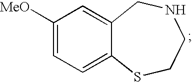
C1([MeO])=CC=C2C(=C1)CNCCS2
